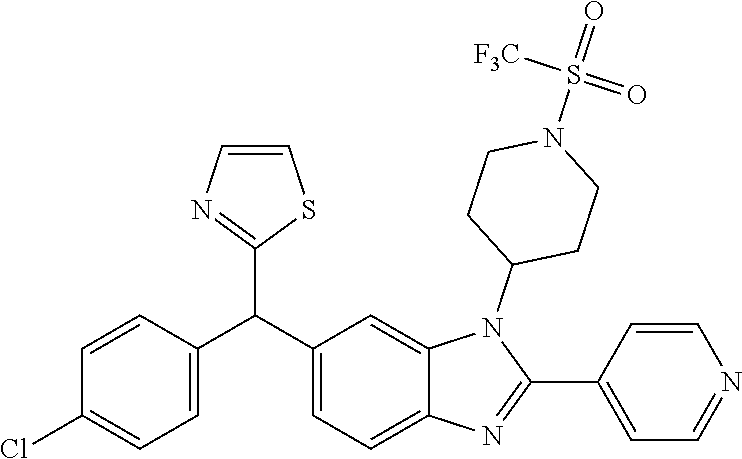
C1(C(C2=CC=C3C(=C2)N(C2CCN(S(=O)(=O)[F3C])CC2)C(C2=CC=NC=C2)=N3)C2=NC=CS2)=CC=C(Cl)C=C1
